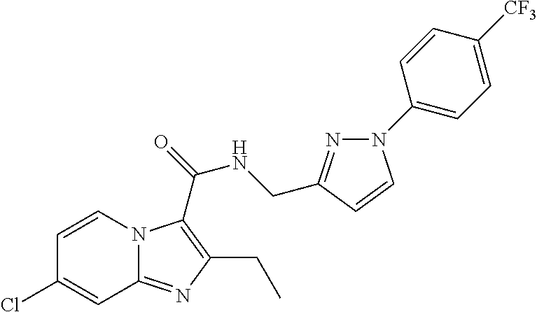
C1=CN2C(=NC(CC)=C2C(=O)NCC2=NN(C3=CC=C([CF3])C=C3)C=C2)C=C1Cl
